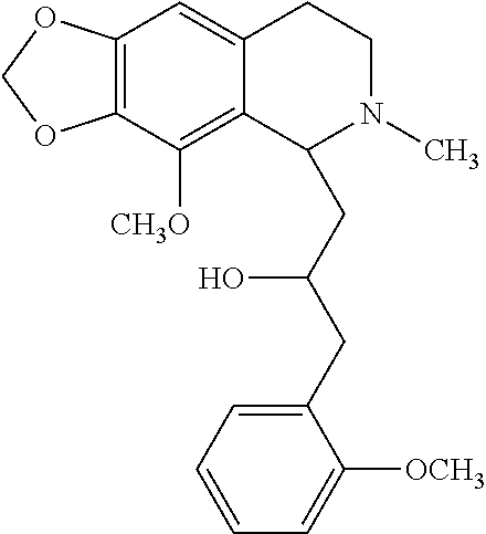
C12=C(C([CH3O])=C3C(=C1)CCN(C)C3CC(CC1=CC=CC=C1[OCH3])O)OCO2
